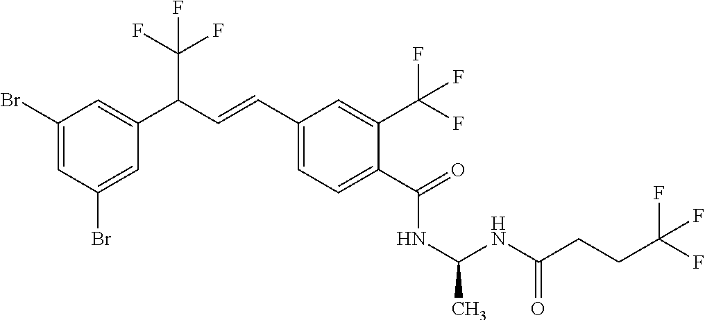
C1(Br)=CC(Br)=CC(C(C=CC2=CC=C(C(=O)NC(NC(CCC(F)(F)F)=O)C)C(C(F)(F)F)=C2)C(F)(F)F)=C1
